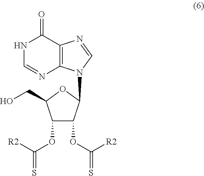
N1C=NC2=C(C1=O)N=CN2C1C(OC(=S)[R2])C(OC([R2])=S)C(CO)O1
